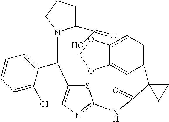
C1=C2C(=CC(C3(C(=O)NC4=NC=C(C(C5=CC=CC=C5Cl)N5C(C(O)=O)CCC5)S4)CC3)=C1)OCO2
